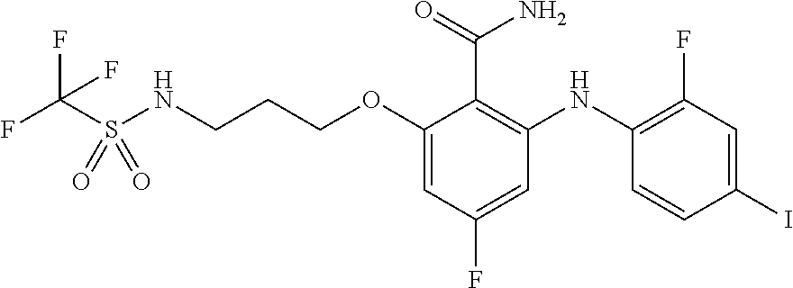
FC(S(NCCCOC1=CC(F)=CC(NC2=C(F)C=C(I)C=C2)=C1C(N)=O)(=O)=O)(F)F
